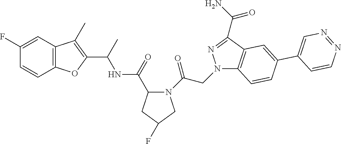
C12=C(C=C(F)C=C1)C(C)=C(C(C)NC(C1N(C(CN3C4=C(C(C(N)=O)=N3)C=C(C3=CN=NC=C3)C=C4)=O)CC(F)C1)=O)O2
